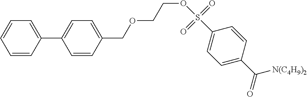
C1=CC=CC(C2=CC=C(COCCOS(C3=CC=C(C(=O)[N(C4H9)2])C=C3)(=O)=O)C=C2)=C1
